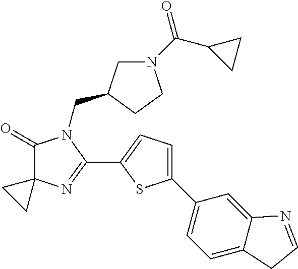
C1(=O)C2(N=C(C3=CC=C(C4=CC=C5C(=C4)N=CC5)S3)N1CC1CN(C(C3CC3)=O)CC1)CC2
